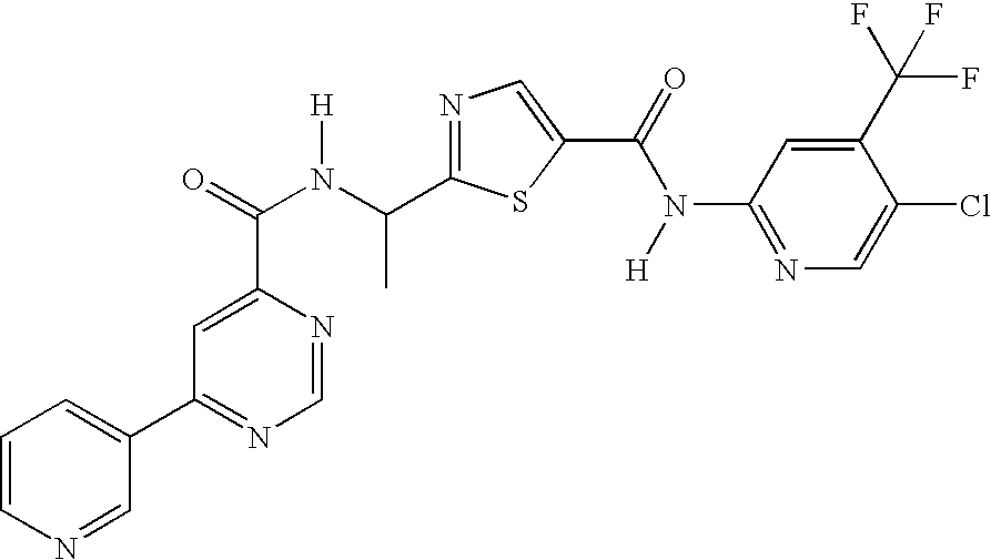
C1=NC(C(=O)N(C(C2=NC=C(C(=O)N(C3=NC=C(Cl)C(C(F)(F)F)=C3)[H])S2)C)[H])=CC(C2=CC=CN=C2)=N1
